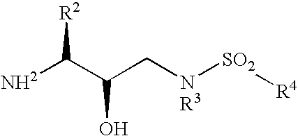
[NH2]C(C(C[NR3][SO2][R4])O)[R2]
